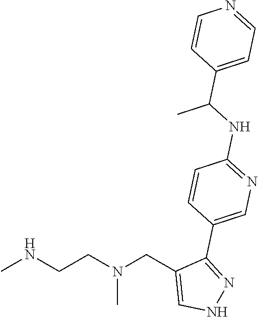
CNCCN(CC1=CNN=C1C1=CN=C(NC(C2=CC=NC=C2)C)C=C1)C
